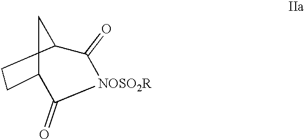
C1C2C(=O)[NOSO2R]C(=O)C(C1)C2
